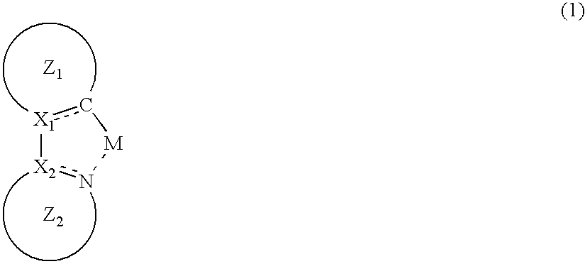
[Z1].[X1]1c[M]n[X2]1.[Z2]
